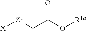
[X][Zn]CC(O[R1a])=O
